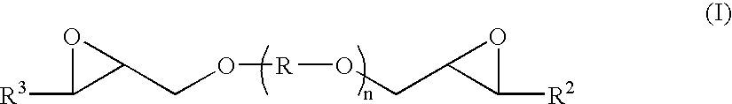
O1C([R3])C1CO[R]OCC1OC1[R2]
